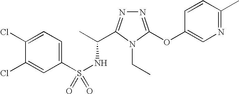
N1=C(OC2=CN=C(C)C=C2)N(CC)C(C(C)NS(=O)(C2=CC=C(Cl)C(Cl)=C2)=O)=N1
